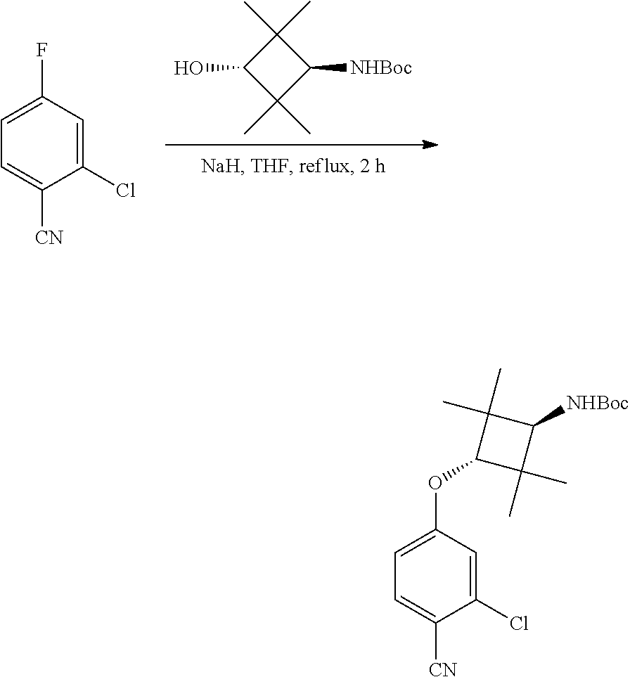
OC1C(C)(C)C([NHBoc])C1(C)C.C1=C([CN])C(Cl)=CC(F)=C1.C1=C([CN])C(Cl)=CC(OC2C(C)(C)C([NHBoc])C2(C)C)=C1
